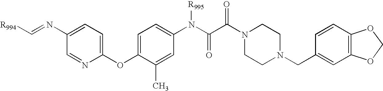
C1(OC2=CC=C(N(C(C(N3CCN(CC4=CC5=C(C=C4)OCO5)CC3)=O)=O)[R995])C=C2C)=CC=C(N=C[R994])C=N1
